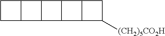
C1C2C(C1)C1C2C2C1C1C2C([(CH2)5CO2H])C1
